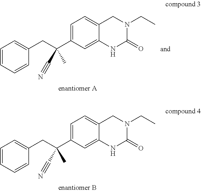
C1=CC=CC(CC(C2=CC=C3C(=C2)NC(=O)N(CC)C3)(C#N)C)=C1.C1=CC=CC(CC(C2=CC=C3C(=C2)NC(=O)N(CC)C3)(C#N)C)=C1
